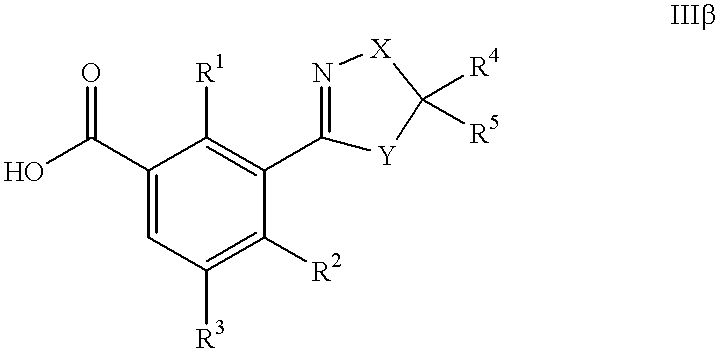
OC(C1=CC([R3])=C([R2])C(C2=N[X]C([R4])([R5])[Y]2)=C1[R1])=O
